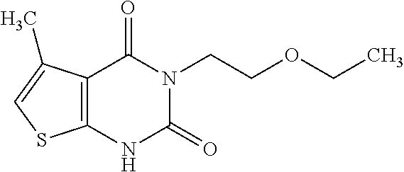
C12=C(NC(=O)N(CCOCC)C1=O)SC=C2C
